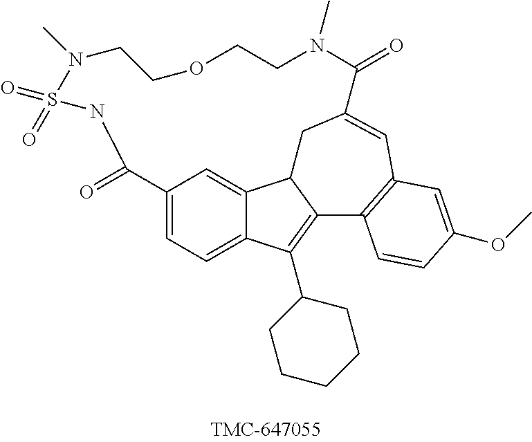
C12=CC=C3C(=C1)C1C(=C3C3CCCCC3)C3=C(C=C(C1)C(=O)N(C)CCOCCN(C)S(=O)(=O)NC2=O)C=C(OC)C=C3
